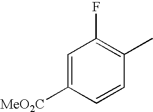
C1=C([MeO2C])C=CC(C)=C1F
